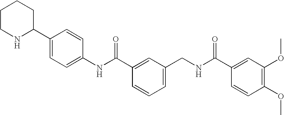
C1(NC(C2=CC(CNC(C3=CC(OC)=C(OC)C=C3)=O)=CC=C2)=O)=CC=C(C2CCCCN2)C=C1
